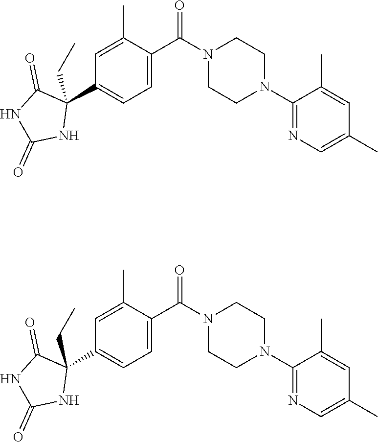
O=C(N1CCN(C2=NC=C(C)C=C2C)CC1)C1=CC=C(C2(CC)C(=O)NC(=O)N2)C=C1C.O=C(N1CCN(C2=NC=C(C)C=C2C)CC1)C1=CC=C(C2(CC)C(=O)NC(=O)N2)C=C1C
